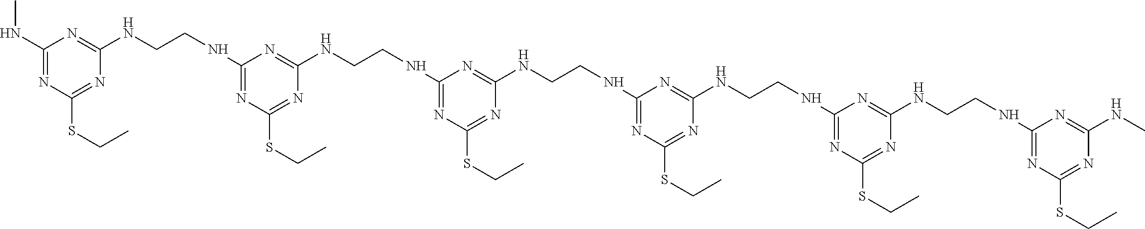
C1(NC)=NC(SCC)=NC(NCCNC2=NC(SCC)=NC(NCCNC3=NC(SCC)=NC(NCCNC4=NC(SCC)=NC(NCCNC5=NC(SCC)=NC(NCCNC6=NC(SCC)=NC(NC)=N6)=N5)=N4)=N3)=N2)=N1
